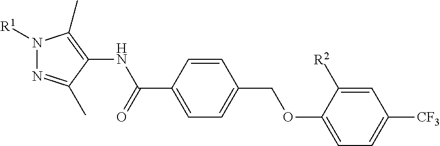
[R1]N1N=C(C)C(NC(C2=CC=C(COC3=CC=C([CF3])C=C3[R2])C=C2)=O)=C1C
